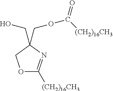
O1C([(CH2)16CH3])=NC(COC(=O)[(CH2)16CH3])(CO)C1
